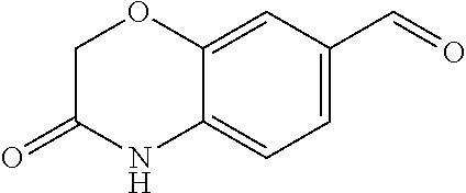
C1=C(C=O)C=C2C(=C1)NC(=O)CO2
